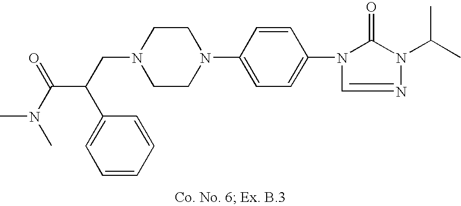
N1(CC(C(N(C)C)=O)C2=CC=CC=C2)CCN(C2=CC=C(N3C(=O)N(C(C)C)N=C3)C=C2)CC1
